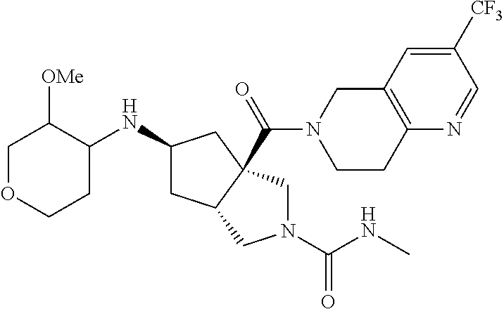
C1OCCC(NC2CC3C(C(=O)N4CCC5=C(C4)C=C([CF3])C=N5)(C2)CN(C(=O)NC)C3)C1[OMe]
